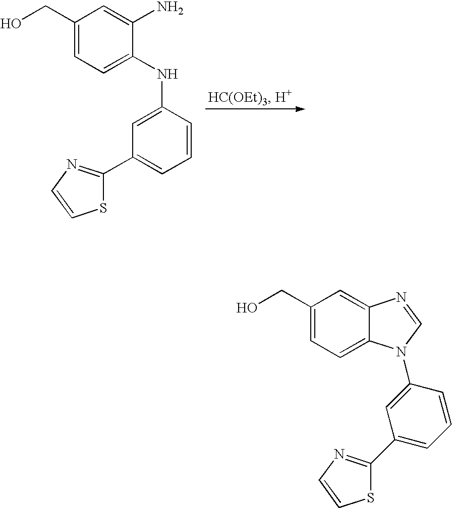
C1(CO)=CC=C(NC2=CC(C3=NC=CS3)=CC=C2)C(N)=C1.C1(CO)=CC=C2C(=C1)N=CN2C1=CC(C2=NC=CS2)=CC=C1
